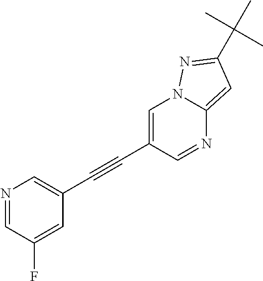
N1=CC(F)=CC(C#CC2=CN3C(=CC(C(C)(C)C)=N3)N=C2)=C1
